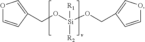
C(O[Si](OCC1=COC=C1)([R1])[R2])C1=COC=C1
